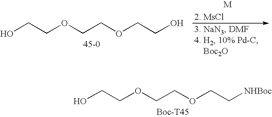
OCCOCCOCCO.OCCOCCOCC[NHBoc]
